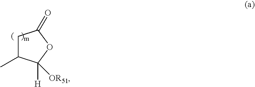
C1C(C)C([OR51])([H])OC1=O
